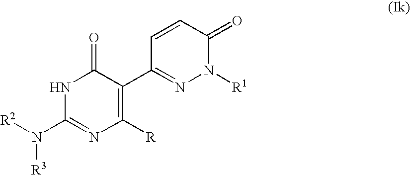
[R2]N(C1=NC([R])=C(C2=NN([R1])C(=O)C=C2)C(=O)N1)[R3]
